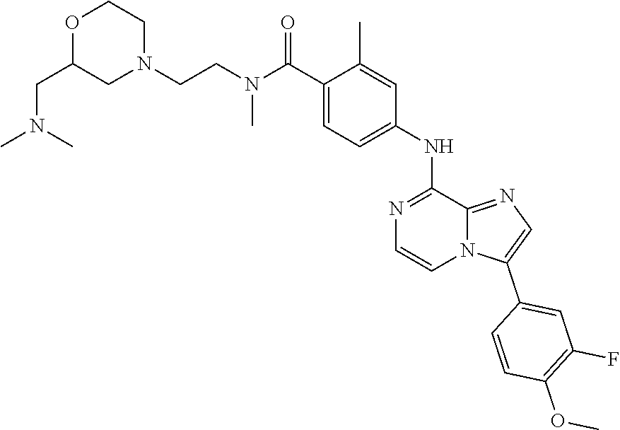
C1(C(N(CCN2CCOC(CN(C)C)C2)C)=O)=CC=C(NC2=NC=CN3C2=NC=C3C2=CC(F)=C(OC)C=C2)C=C1C
